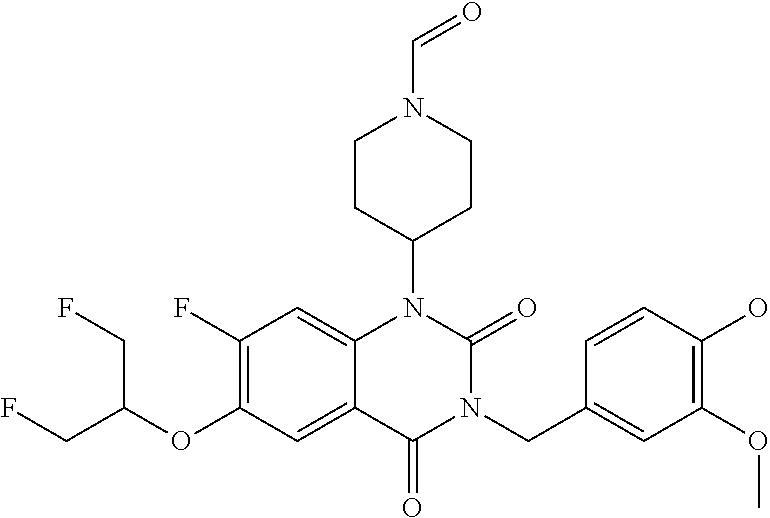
C1(F)=C(OC(CF)CF)C=C2C(=C1)N(C1CCN(C=O)CC1)C(=O)N(CC1=CC(OC)=C(O)C=C1)C2=O
